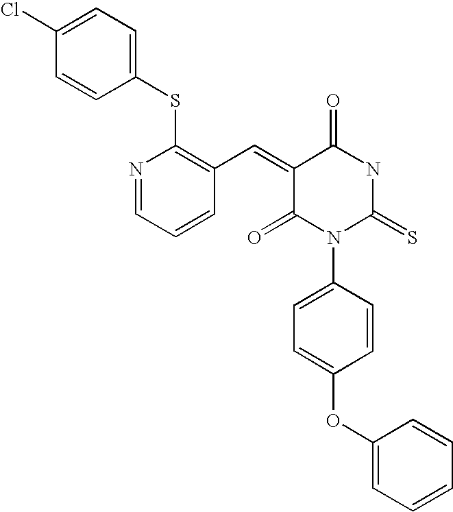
C1=C(Cl)C=CC(SC2=C(C=C3C(=O)N(C4=CC=C(OC5=CC=CC=C5)C=C4)C(=S)NC3=O)C=CC=N2)=C1
